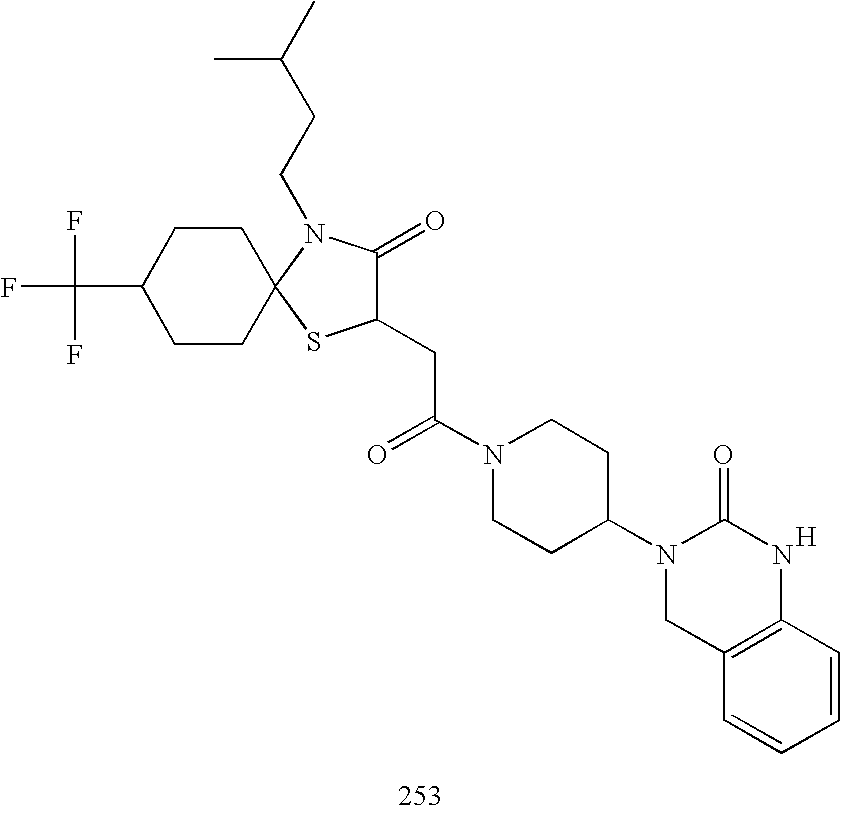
C1(CC(N2CCC(N3CC4=C(NC3=O)C=CC=C4)CC2)=O)C(=O)N(CCC(C)C)C2(S1)CCC(C(F)(F)F)CC2.[H]
